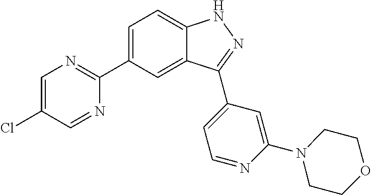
C1=C(C2=NC=C(Cl)C=N2)C=C2C(=C1)NN=C2C1=CC=NC(N2CCOCC2)=C1
